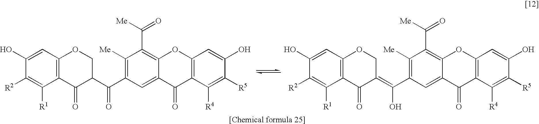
C12=C(C=C(O)C([R2])=C1[R1])OCC(C(C1=C([Me])C(C([Me])=O)=C3C(=C1)C(=O)C1=C(O3)C=C(O)C([R5])=C1[R4])=O)C2=O.C12=C(C=C(O)C([R2])=C1[R1])OCC(=C(C1=C([Me])C(C([Me])=O)=C3C(=C1)C(=O)C1=C(O3)C=C(O)C([R5])=C1[R4])O)C2=O
